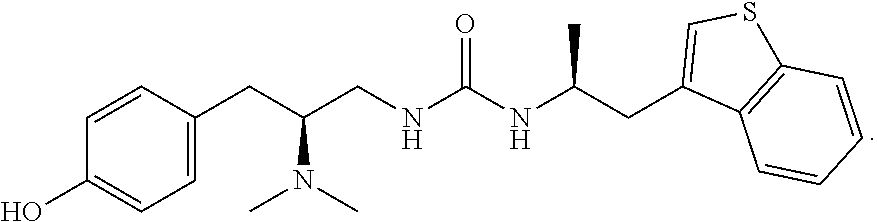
C(CC1=CSC2=C1C=CC=C2)(NC(NCC(CC1=CC=C(O)C=C1)N(C)C)=O)C
